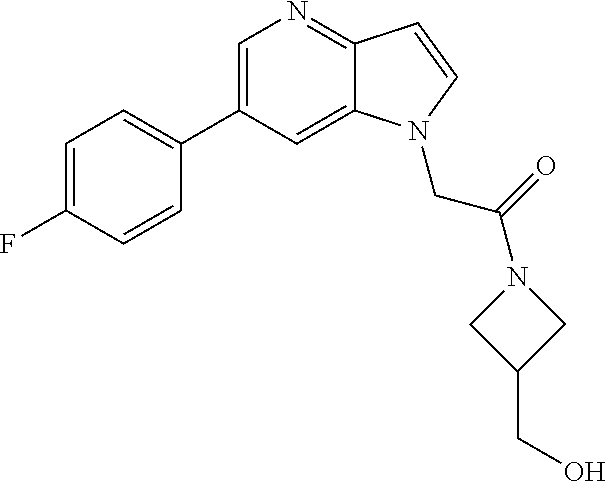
C1=C(C2=CC=C(F)C=C2)C=C2C(=N1)C=CN2CC(N1CC(CO)C1)=O
